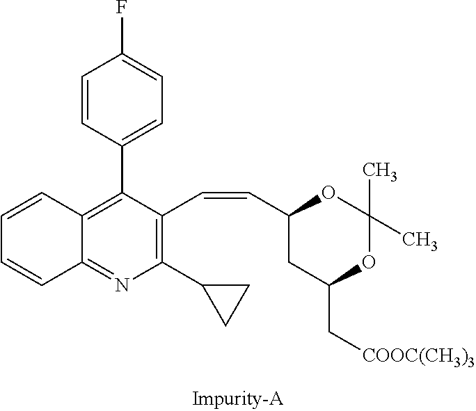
C12=NC(C3CC3)=C(C=CC3CC(C[COOC(CH3)3])OC(C)(C)O3)C(C3=CC=C(F)C=C3)=C1C=CC=C2
